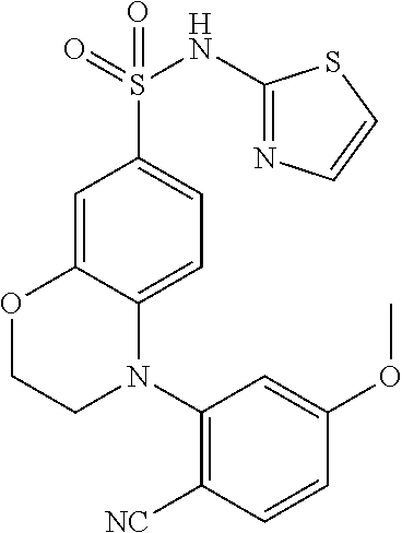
O1CCN(C2=C([NC])C=CC(OC)=C2)C2=CC=C(S(=O)(NC3=NC=CS3)=O)C=C12
